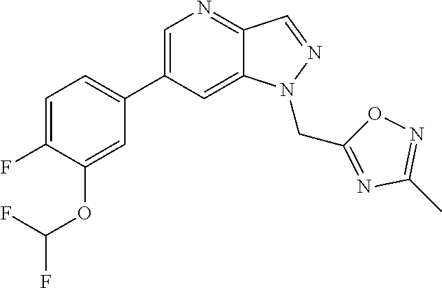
C1(C2=CC=C(F)C(OC(F)F)=C2)=CN=C2C(=C1)N(CC1=NC(C)=NO1)N=C2
